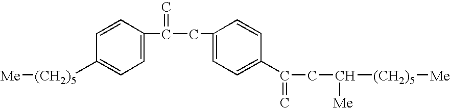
C1=C(C(CC2=CC=C(C(CC([(CH2)5][Me])[Me])=C)C=C2)=C)C=CC([(CH2)5][Me])=C1
